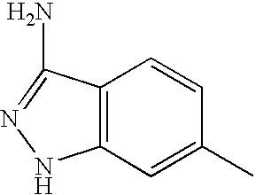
C1=C(C)C=CC2=C1NN=C2N
